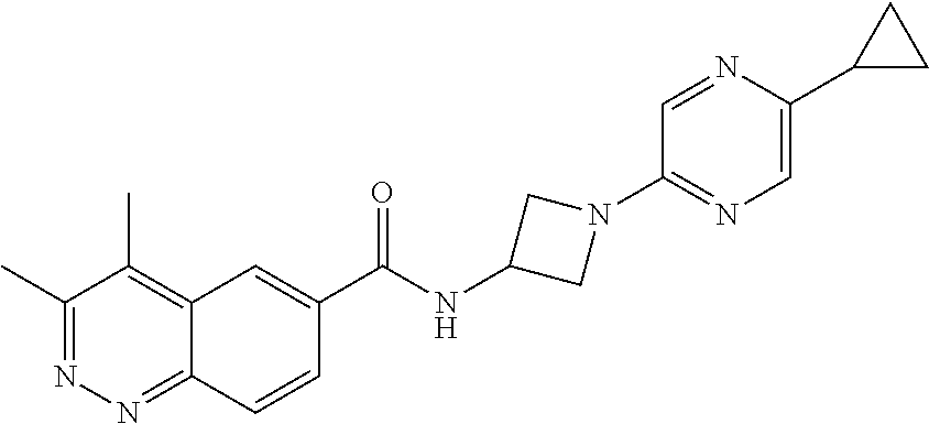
C1(C)=NN=C2C(=C1C)C=C(C(NC1CN(C3=NC=C(C4CC4)N=C3)C1)=O)C=C2
